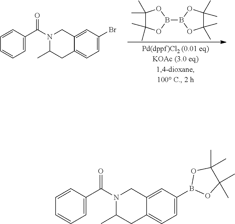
C1(C)(C)C(C)(C)OB(B2OC(C)(C)C(C)(C)O2)O1.C1=CC(C(N2C(C)CC3=CC=C(Br)C=C3C2)=O)=CC=C1.C1=CC(C(N2C(C)CC3=CC=C(B4OC(C)(C)C(C)(C)O4)C=C3C2)=O)=CC=C1
